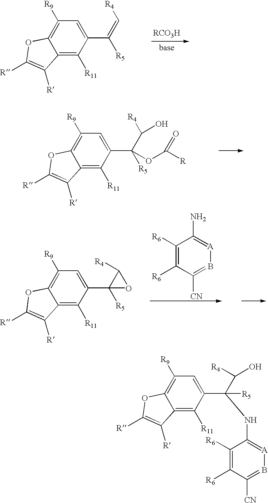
C1([R9])=C2C(=C([R11])C(C(=C[R4])[R5])=C1)C([R])=C([R])O2.C1([R9])=C2C(=C([R11])C(C(C([R4])O)([R5])OC([R])=O)=C1)C([R])=C([R])O2.C1([R6])=C([R6])C([CN])=B[A]=C1N.C1([R9])=C2C(=C([R11])C(C3([R5])C([R4])O3)=C1)C([R])=C([R])O2.C1([R9])=C2C(=C([R11])C(C(C(O)[R4])(NC3=[A]B=C([CN])C([R6])=C3[R6])[R5])=C1)C([R])=C([R])O2
